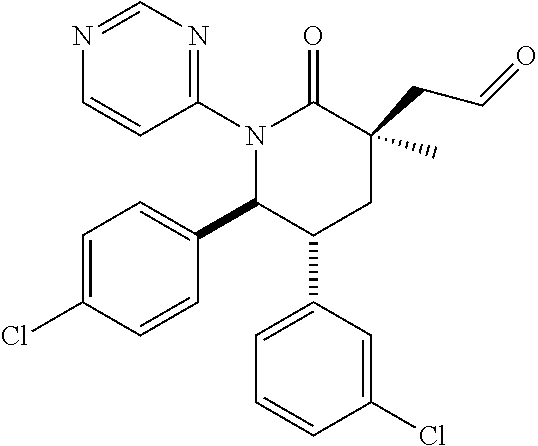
N1(C2=NC=NC=C2)C(C2=CC=C(Cl)C=C2)C(C2=CC=CC(Cl)=C2)CC(CC=O)(C)C1=O
